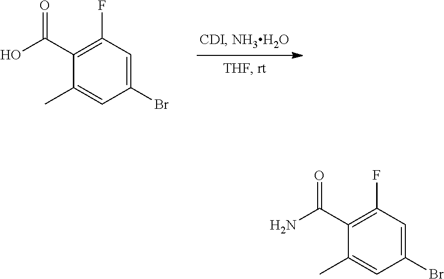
C1(Br)=CC(F)=C(C(O)=O)C(C)=C1.C1(Br)=CC(F)=C(C(N)=O)C(C)=C1
